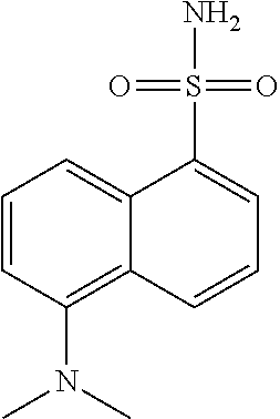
C12=CC=CC(N(C)C)=C1C=CC=C2S(N)(=O)=O
